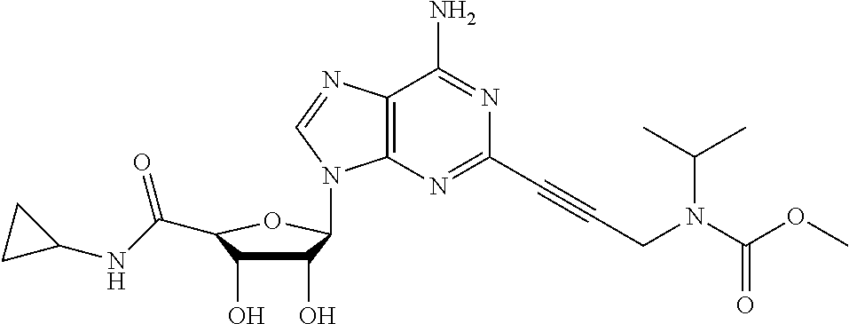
C1(O)C(O)C(C(NC2CC2)=O)OC1N1C2=C(N=C1)C(N)=NC(C#CCN(C(OC)=O)C(C)C)=N2
